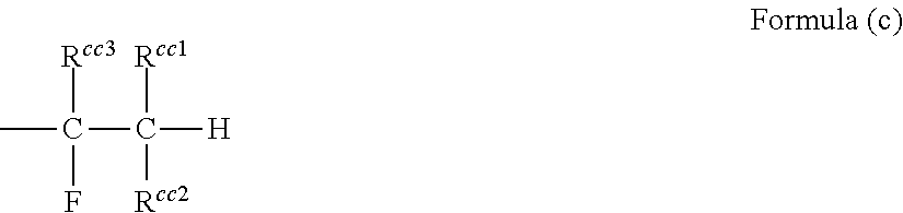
CC(C([H])([Rcc2])[Rcc1])(F)[Rcc3]
